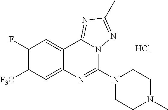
C1(F)=C([F3C])C=C2C(=C1)C1=NC(C)=NN1C(N1CCN(C)CC1)=N2.Cl
